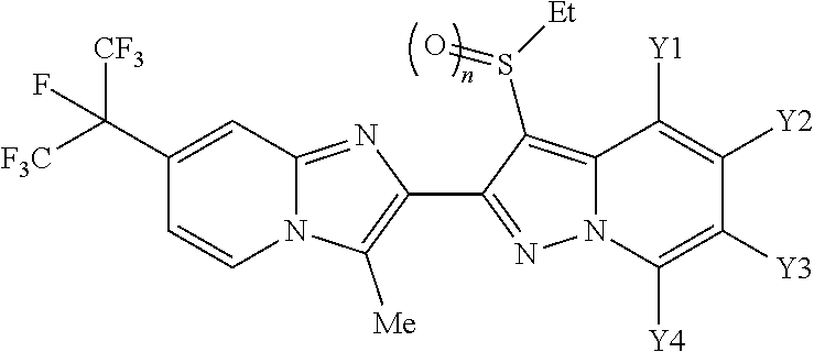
N12C(=NC(C3=NN4C(=C3S([Et])=O)C([Y1])=C([Y2])C([Y3])=C4[Y4])=C1[Me])C=C(C([F3C])([CF3])F)C=C2
